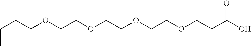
C(COCCOCCOCCOCCC(O)=O)CC
